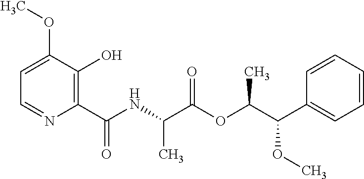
N(C(C(OC(C(C1=CC=CC=C1)OC)C)=O)C)C(C1=C(O)C(OC)=CC=N1)=O
